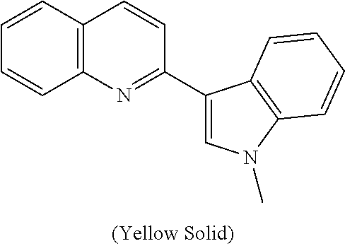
C12=C(C=CC=C1)C=CC(C1=CN(C)C3=C1C=CC=C3)=N2
